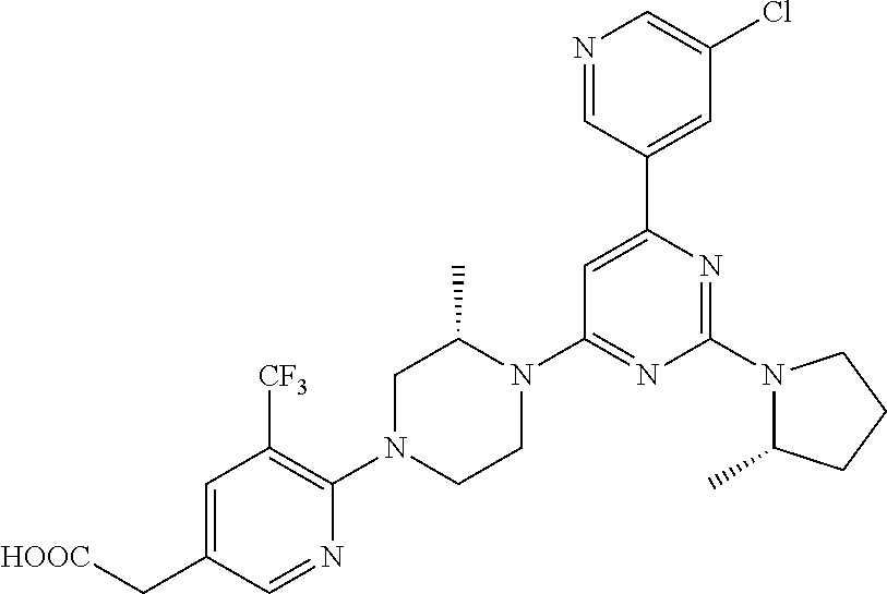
C1=C(C[HOOC])C=NC(N2CCN(C3=NC(N4C(C)CCC4)=NC(C4=CC(Cl)=CN=C4)=C3)C(C)C2)=C1[CF3]
